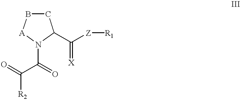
C1B[A]N(C(=O)C(=O)[R2])C1C([Z][R1])=[X]
